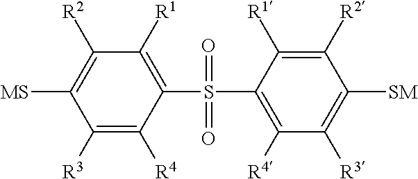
C1([R1])=C(S(C2=C([R4])C([R3])=C([SM])C([R2])=C2[R1])(=O)=O)C([R4])=C([R3])C([MS])=C1[R2]
